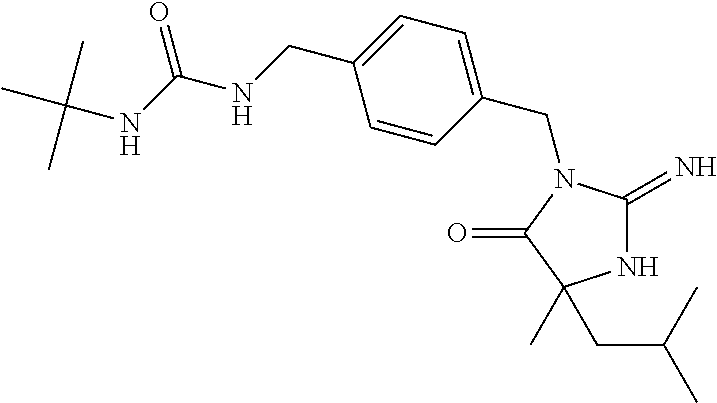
N1C(=N)N(CC2=CC=C(CNC(NC(C)(C)C)=O)C=C2)C(=O)C1(CC(C)C)C
